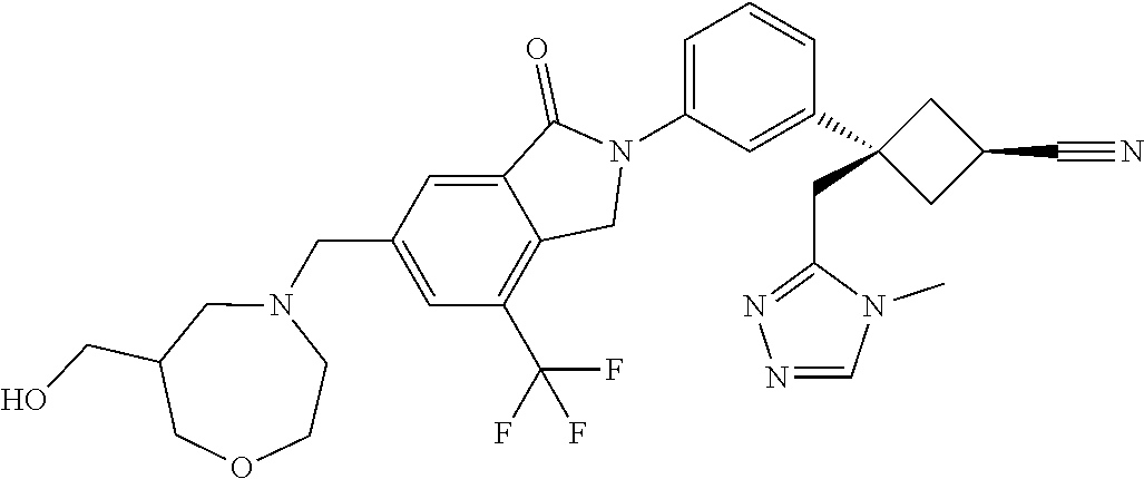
N1(C2=CC=CC(C3(CC4=NN=CN4C)CC(C#N)C3)=C2)C(=O)C2=CC(CN3CC(CO)COCC3)=CC(C(F)(F)F)=C2C1
